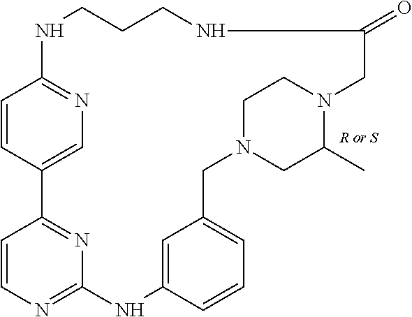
C1=CC2=CN=C1NCCCNC(=O)CN1C(C)CN(CC3=CC=CC(=C3)NC3=NC=CC2=N3)CC1
